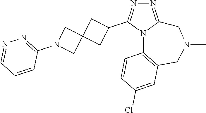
N1=C2N(C(C3CC4(C3)CN(C3=NN=CC=C3)C4)=N1)C1=C(CN(C)C2)C=C(Cl)C=C1
